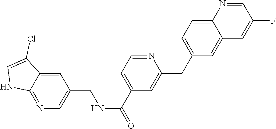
C12=NC=C(CNC(C3=CC=NC(CC4=CC=C5C(=C4)C=C(F)C=N5)=C3)=O)C=C1C(Cl)=CN2
